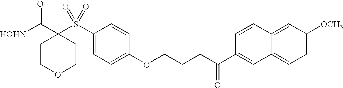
[HOHN]C(C1(S(C2=CC=C(OCCCC(C3=CC4=CC=C([OCH3])C=C4C=C3)=O)C=C2)(=O)=O)CCOCC1)=O
